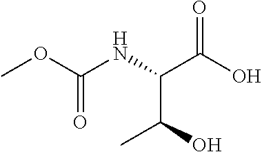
COC(NC(C(O)=O)C(C)O)=O
